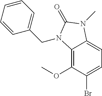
C12=C(OC)C(Br)=CC=C1N(C)C(=O)N2CC1=CC=CC=C1
